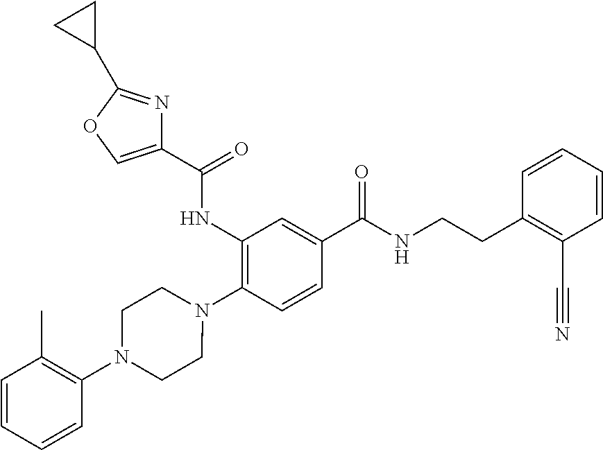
C1(NC(=O)C2=COC(C3CC3)=N2)=C(N2CCN(C3=C(C)C=CC=C3)CC2)C=CC(C(=O)NCCC2=C(C#N)C=CC=C2)=C1
